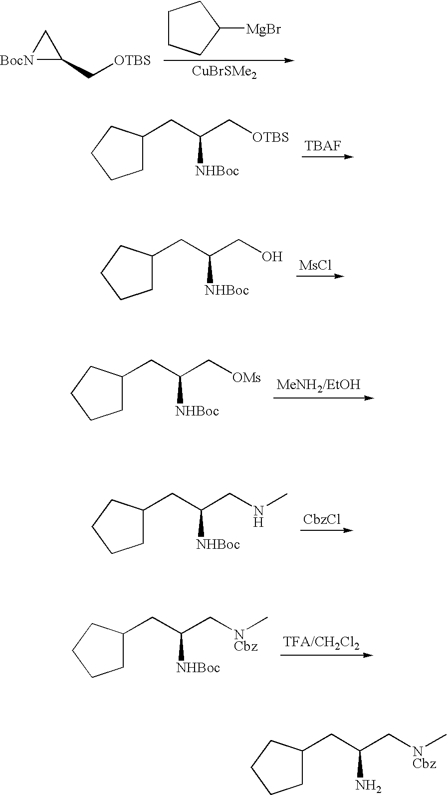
C1CCC([MgBr])C1.[CuBrSMe2].[BocN]1C(C[OTBS])C1.C(C(C[OTBS])[NHBoc])C1CCCC1.[MsCl].C(C(CO)[NHBoc])C1CCCC1.[MeNH2/EtOH].C(C(C[OMs])[NHBoc])C1CCCC1.[CbzCl].C(C(CNC)[NHBoc])C1CCCC1.[TFA/CH2Cl2].C(C(C[NCbz]C)[NHBoc])C1CCCC1.C(C(C[NCbz]C)N)C1CCCC1
